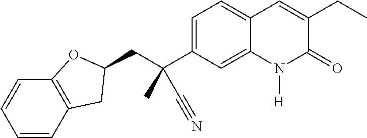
C1(C(C)(C#N)CC2CC3=C(C=CC=C3)O2)=CC=C2C(=C1)N([H])C(=O)C(CC)=C2
